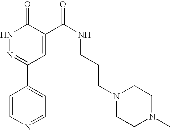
N1N=C(C2=CC=NC=C2)C=C(C(NCCCN2CCN(C)CC2)=O)C1=O
